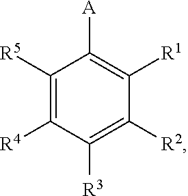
C1([R5])=C([R4])C([R3])=C([R2])C([R1])=C1[A]
